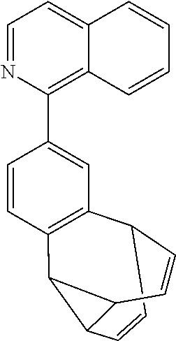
C12C=CC3C(C3C3=C1C=C(C1=C4C(=CC=N1)C=CC=C4)C=C3)C=C2
